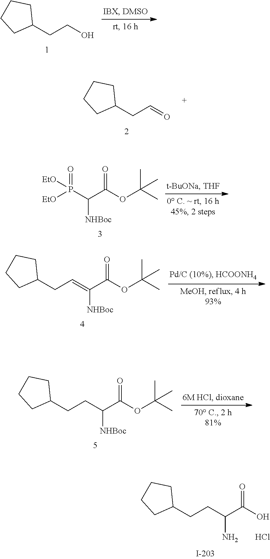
C(CO)C1CCCC1.C(C=O)C1CCCC1.[EtO]P(C(C(OC(C)(C)C)=O)[NHBoc])([EtO])=O.C(C(OC(C)(C)C)=O)([NHBoc])=CCC1CCCC1.C(C(OC(C)(C)C)=O)([NHBoc])CCC1CCCC1.C(C(O)=O)(N)CCC1CCCC1.Cl
